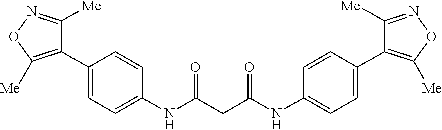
C1(C2=C([Me])ON=C2[Me])=CC=C(NC(CC(NC2=CC=C(C3=C([Me])ON=C3[Me])C=C2)=O)=O)C=C1
